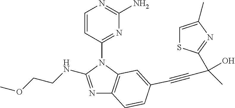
N1=C(NCCOC)N(C2=NC(N)=NC=C2)C2=C1C=CC(C#CC(C)(O)C1=NC(C)=CS1)=C2
